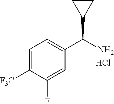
C1=C([F3C])C(F)=CC(C(N)C2CC2)=C1.Cl
